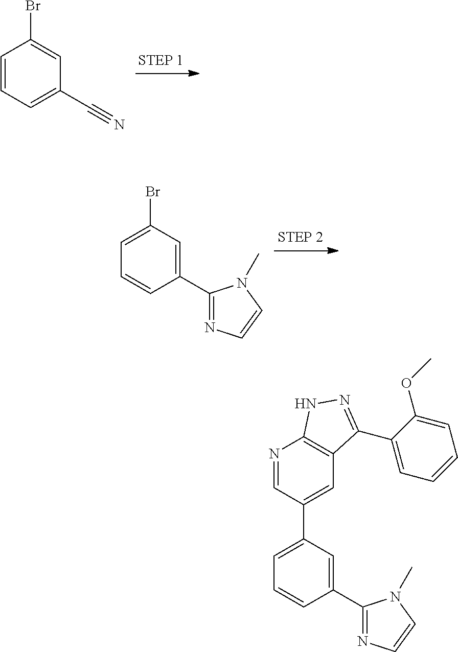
C1=CC=C(C#N)C=C1Br.C1=C(Br)C=C(C2=NC=CN2C)C=C1.N1=CC(C2=CC=CC(C3=NC=CN3C)=C2)=CC2=C1NN=C2C1=CC=CC=C1OC
